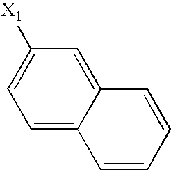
[X1]C1=CC=C2C(=C1)C=CC=C2
